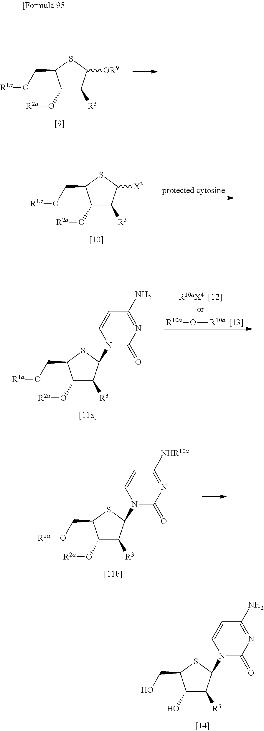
C1(O[R2a])C([R3])C(N2C(=O)N=C(N)C=C2)SC1CO[R1a].[R10a]O[R10a].[[13]].C1(O[R2a])C([R3])C(N2C(=O)N=C([NHR10a])C=C2)SC1CO[R1a].C1(O[R2a])C([R3])C([X3])SC1CO[R1a].C1(O[R2a])C([R3])C([OR9])SC1CO[R1a].C1(O)C([R3])C(N2C(=O)N=C(N)C=C2)SC1CO
